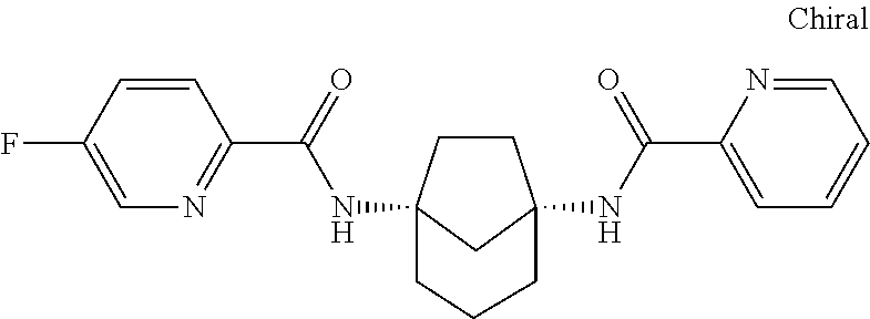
C1CC2(NC(C3=NC=C(F)C=C3)=O)CC1(NC(C1=CC=CC=N1)=O)CCC2
